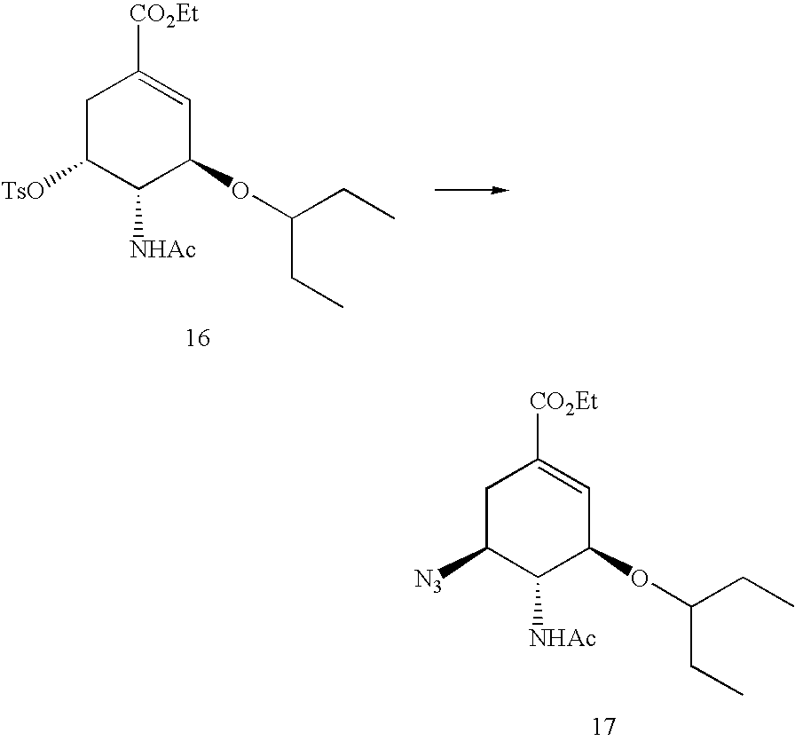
C1C([TsO])C([NHAc])C(OC(CC)CC)C=C1[CO2Et].C1C([N3])C([NHAc])C(OC(CC)CC)C=C1[CO2Et]
